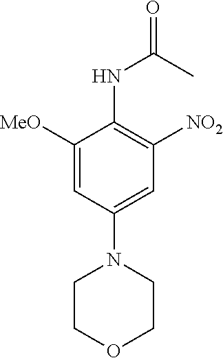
C1([MeO])=CC(N2CCOCC2)=CC([NO2])=C1NC(C)=O
